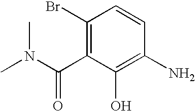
C1(Br)=C(C(N(C)C)=O)C(O)=C(N)C=C1
